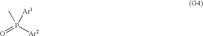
O=P([Ar2])(C)[Ar1]
